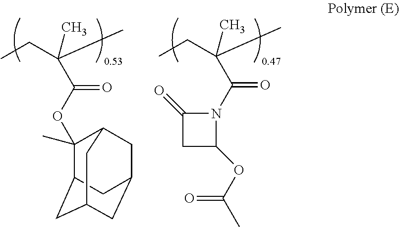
C1(OC(C(C)(CC)C)=O)(C)C2CC3CC(CC1C3)C2.C(C(C)(CC)C)(=O)N1C(OC(C)=O)CC1=O
